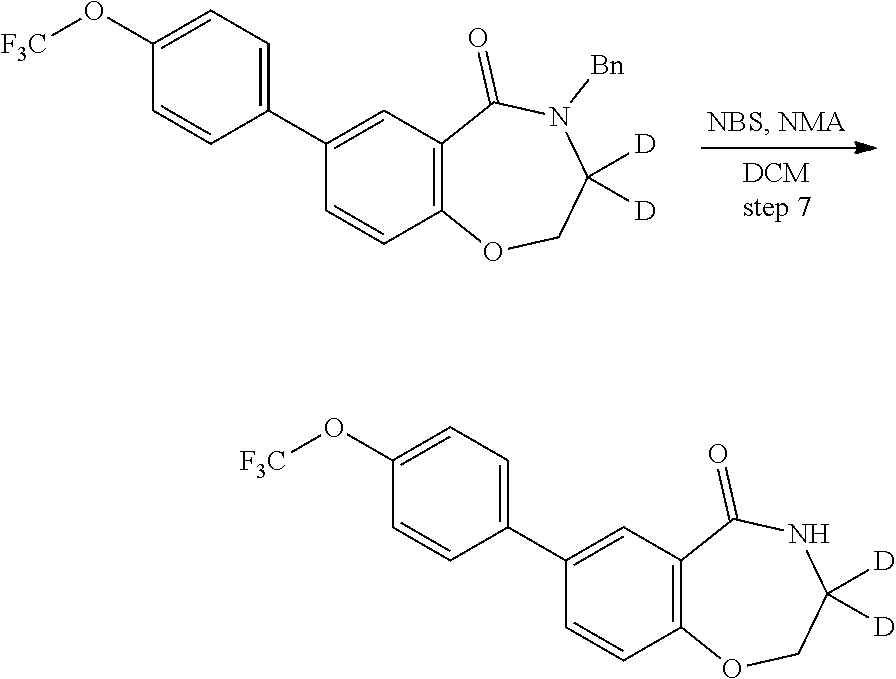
C1=CC2=C(C=C1C1=CC=C(O[F3C])C=C1)C(=O)N([Bn])C([D])([D])CO2.C1=CC2=C(C=C1C1=CC=C(O[F3C])C=C1)C(=O)NC([D])([D])CO2
